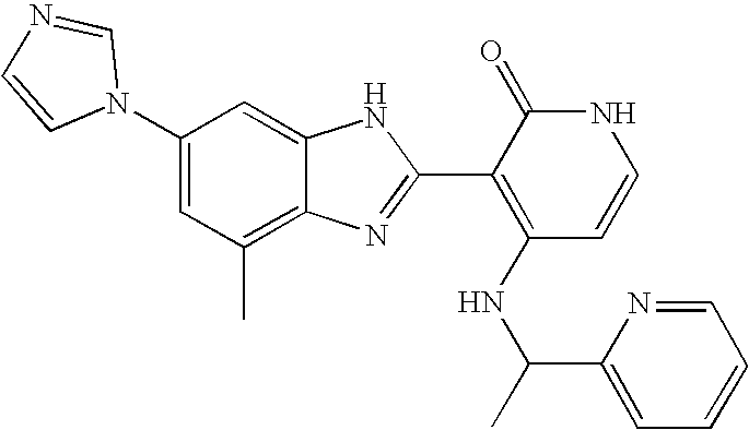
C1(C)=C2C(=CC(N3C=NC=C3)=C1)NC(C1=C(NC(C3=CC=CC=N3)C)C=CNC1=O)=N2
